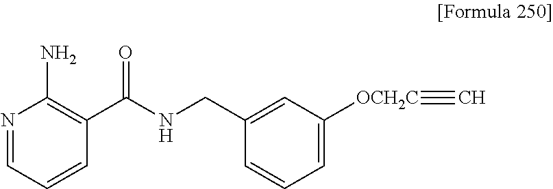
N1=CC=CC(C(NCC2=CC([OCH2C]#C)=CC=C2)=O)=C1N
